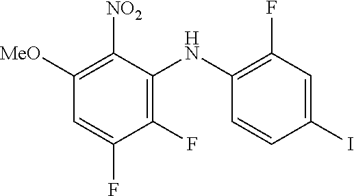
C1(I)=CC(F)=C(NC2=C(F)C(F)=CC([MeO])=C2[NO2])C=C1
